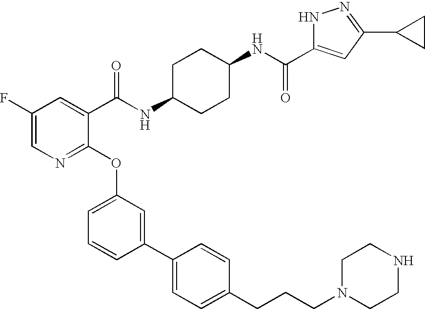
C1(F)=CN=C(OC2=CC=CC(C3=CC=C(CCCN4CCNCC4)C=C3)=C2)C(C(NC2CCC(NC(C3=CC(C4CC4)=NN3)=O)CC2)=O)=C1
